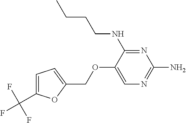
N1=C(NCCCC)C(OCC2=CC=C(C(F)(F)F)O2)=CN=C1N
